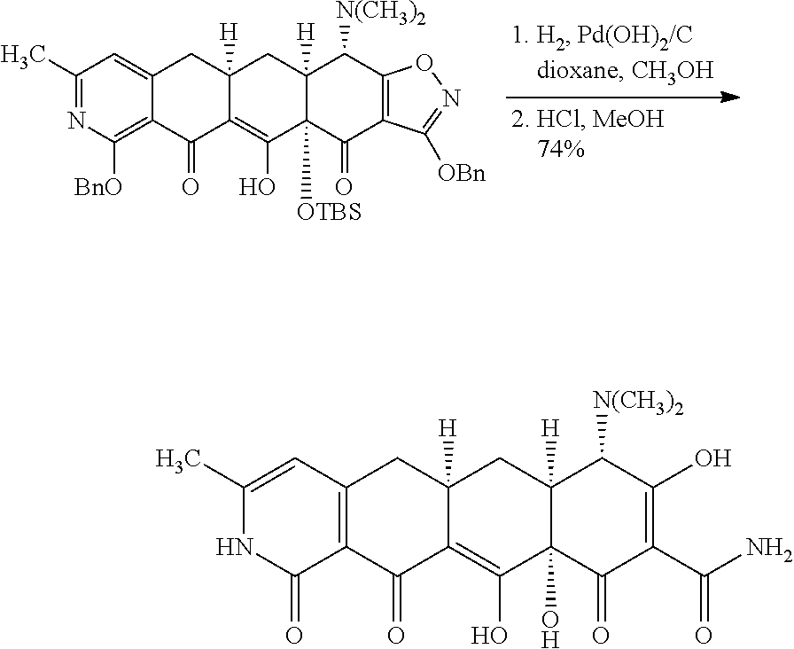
C1(C)=NC([BnO])=C2C(=C1)CC1([H])C(=C(O)C3([OTBS])C([H])(C1)C([N(CH3)2])C1=C(C3=O)C([OBn])=NO1)C2=O.C1(C)=CC2=C(C(=O)N1)C(=O)C1=C(O)C3(O)C([H])(CC1([H])C2)C([N(CH3)2])C(O)=C(C(N)=O)C3=O
